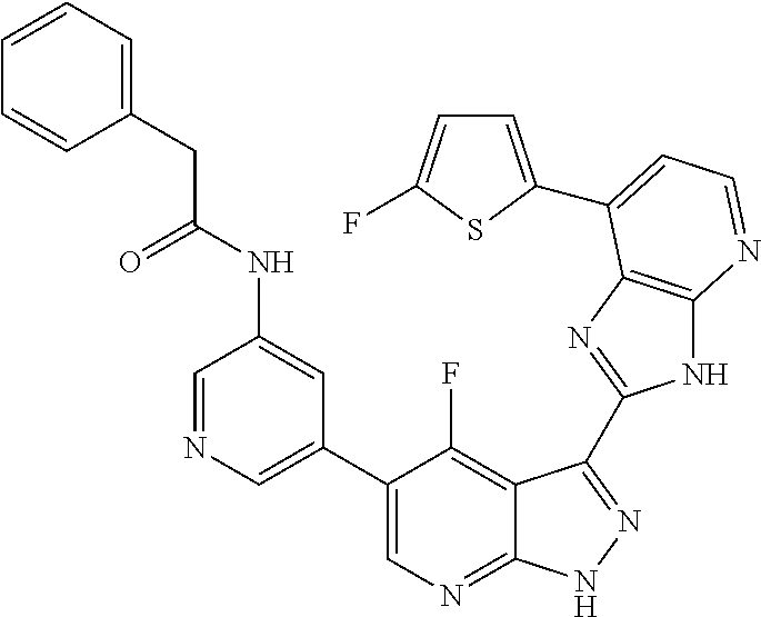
C1=NC=C(C2=CN=C3C(=C2F)C(C2=NC4=C(N2)N=CC=C4C2=CC=C(F)S2)=NN3)C=C1NC(CC1=CC=CC=C1)=O
